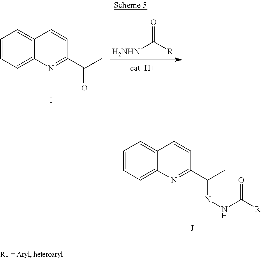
[H2NHN]C(=O)[R].C12=CC=CC=C1C=CC(C(C)=O)=N2.I.C12=CC=CC=C1C=CC(C(C)=NNC([R])=O)=N2
